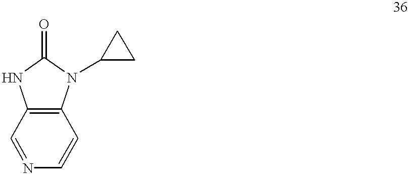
C12=C(C=NC=C1)NC(=O)N2C1CC1
